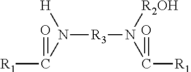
N([R3]N(C([R1])=O)[R2OH])([H])C([R1])=O
